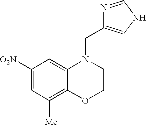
C1([O2N])=CC([Me])=C2C(=C1)N(CC1=CNC=N1)CCO2
